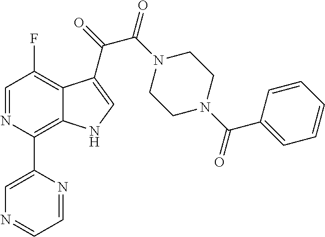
C1=NC(C2=CN=CC=N2)=C2C(=C1F)C(C(=O)C(N1CCN(C(C3=CC=CC=C3)=O)CC1)=O)=CN2
